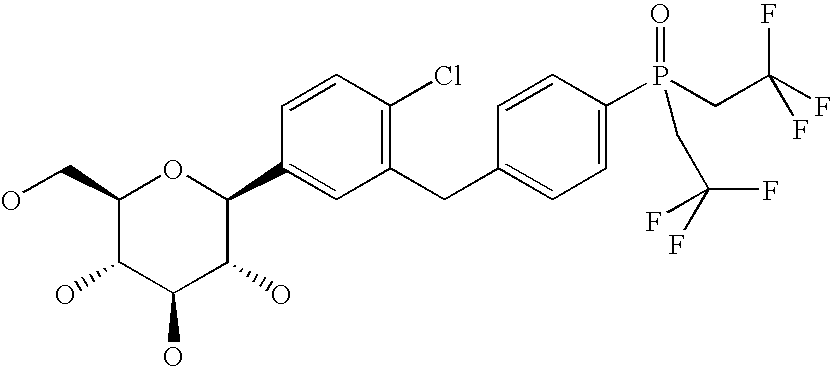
C1(CO)C(O)C(O)C(O)C(C2=CC(CC3=CC=C(P(CC(F)(F)F)(=O)CC(F)(F)F)C=C3)=C(Cl)C=C2)O1
